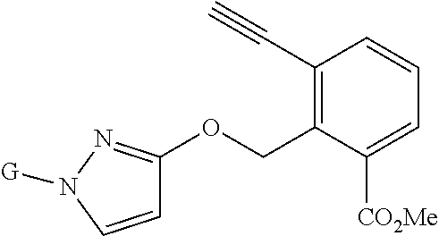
C1=CN([G])N=C1OCC1=C(C#C)C=CC=C1[CO2Me]
